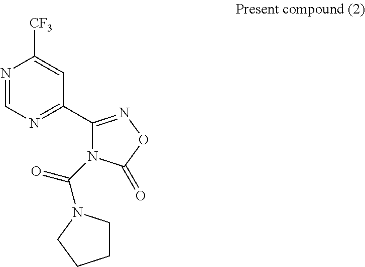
N1=C(C2=NOC(=O)N2C(=O)N2CCCC2)C=C([CF3])N=C1
